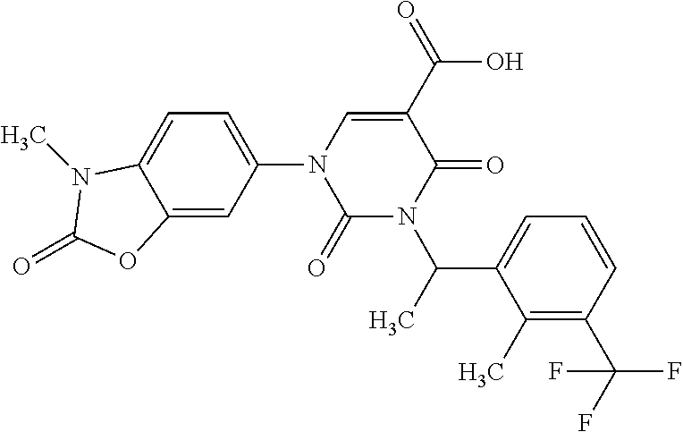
C1=C(N2C(=O)N(C(C3=CC=CC(C(F)(F)F)=C3C)C)C(=O)C(C(=O)O)=C2)C=C2C(=C1)N(C)C(=O)O2
